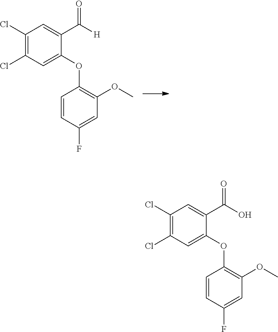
C1(OC2=C(OC)C=C(F)C=C2)=CC(Cl)=C(Cl)C=C1C(O)=O.C1(OC2=C(OC)C=C(F)C=C2)=CC(Cl)=C(Cl)C=C1C([H])=O
